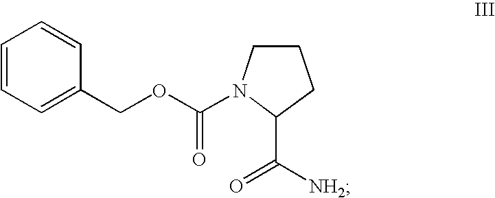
O=C([NH2])C1N(C(OCC2=CC=CC=C2)=O)CCC1
